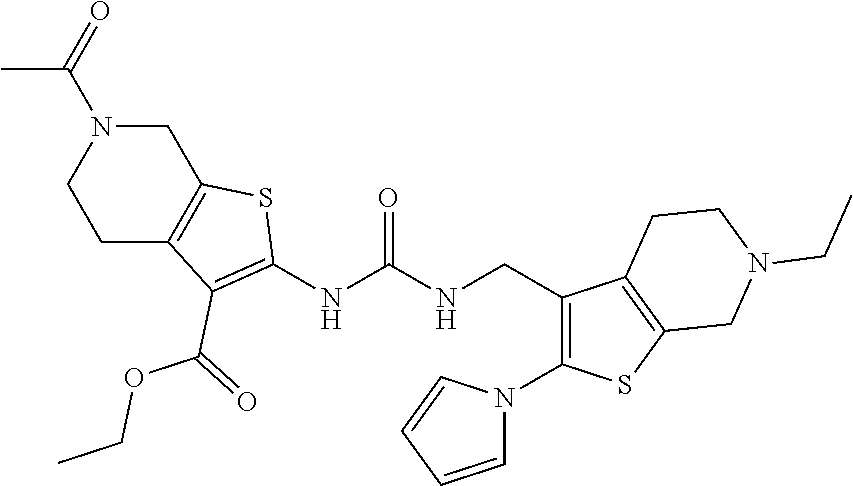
C1C2=C(CN(C(=O)C)C1)SC(NC(NCC1=C(N3C=CC=C3)SC3=C1CCN(CC)C3)=O)=C2C(=O)OCC
